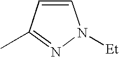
C1=CC(C)=NN1[Et]
